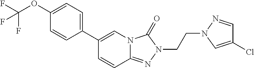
C1=CC2=NN(CCN3N=CC(Cl)=C3)C(=O)N2C=C1C1=CC=C(OC(F)(F)F)C=C1
